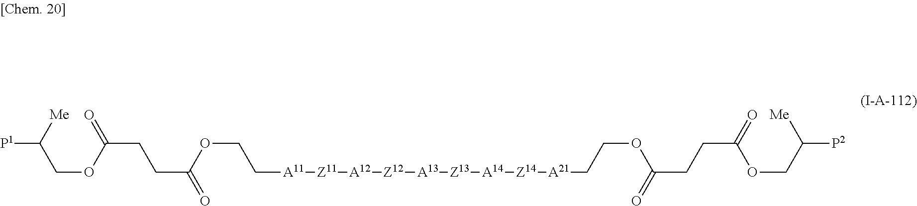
C([P1])(COC(CCC(=O)OCC[A11][Z11][A12][Z12][A13][Z13][A14][Z14][A21]CCOC(CCC(=O)OCC([P2])[Me])=O)=O)[Me]
